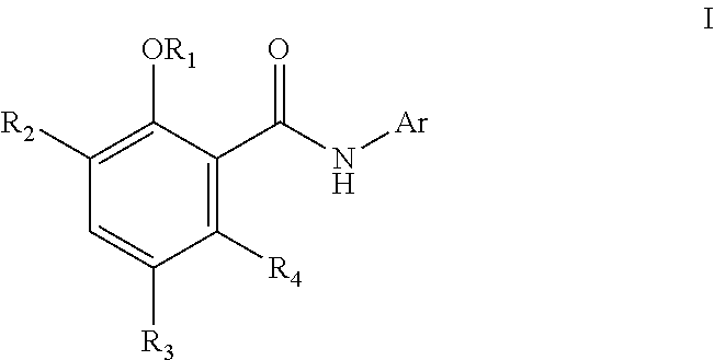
C1([R2])=C([OR1])C(C(N[Ar])=O)=C([R4])C([R3])=C1
